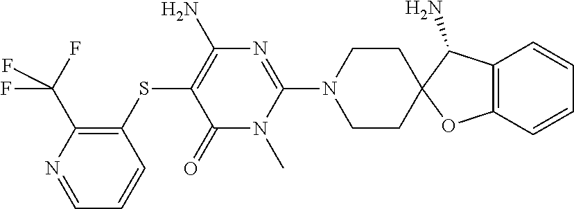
C1=NC(C(F)(F)F)=C(SC2=C(N)N=C(N3CCC4(CC3)OC3=C(C4N)C=CC=C3)N(C)C2=O)C=C1
